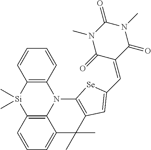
C12=C3N(C4=C([Si]1(C)C)C=CC=C4)C1=C(C(C)(C)C3=CC=C2)C=C(C=C2C(=O)N(C)C(=O)N(C)C2=O)[Se]1
